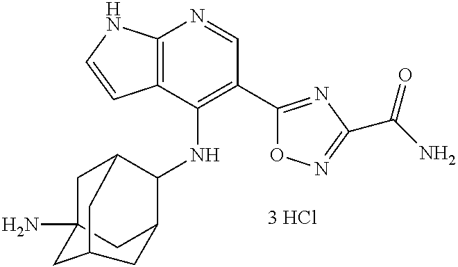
C12=C(C(NC3C4CC5(N)CC3CC(C5)C4)=C(C3=NC(C(N)=O)=NO3)C=N1)C=CN2
